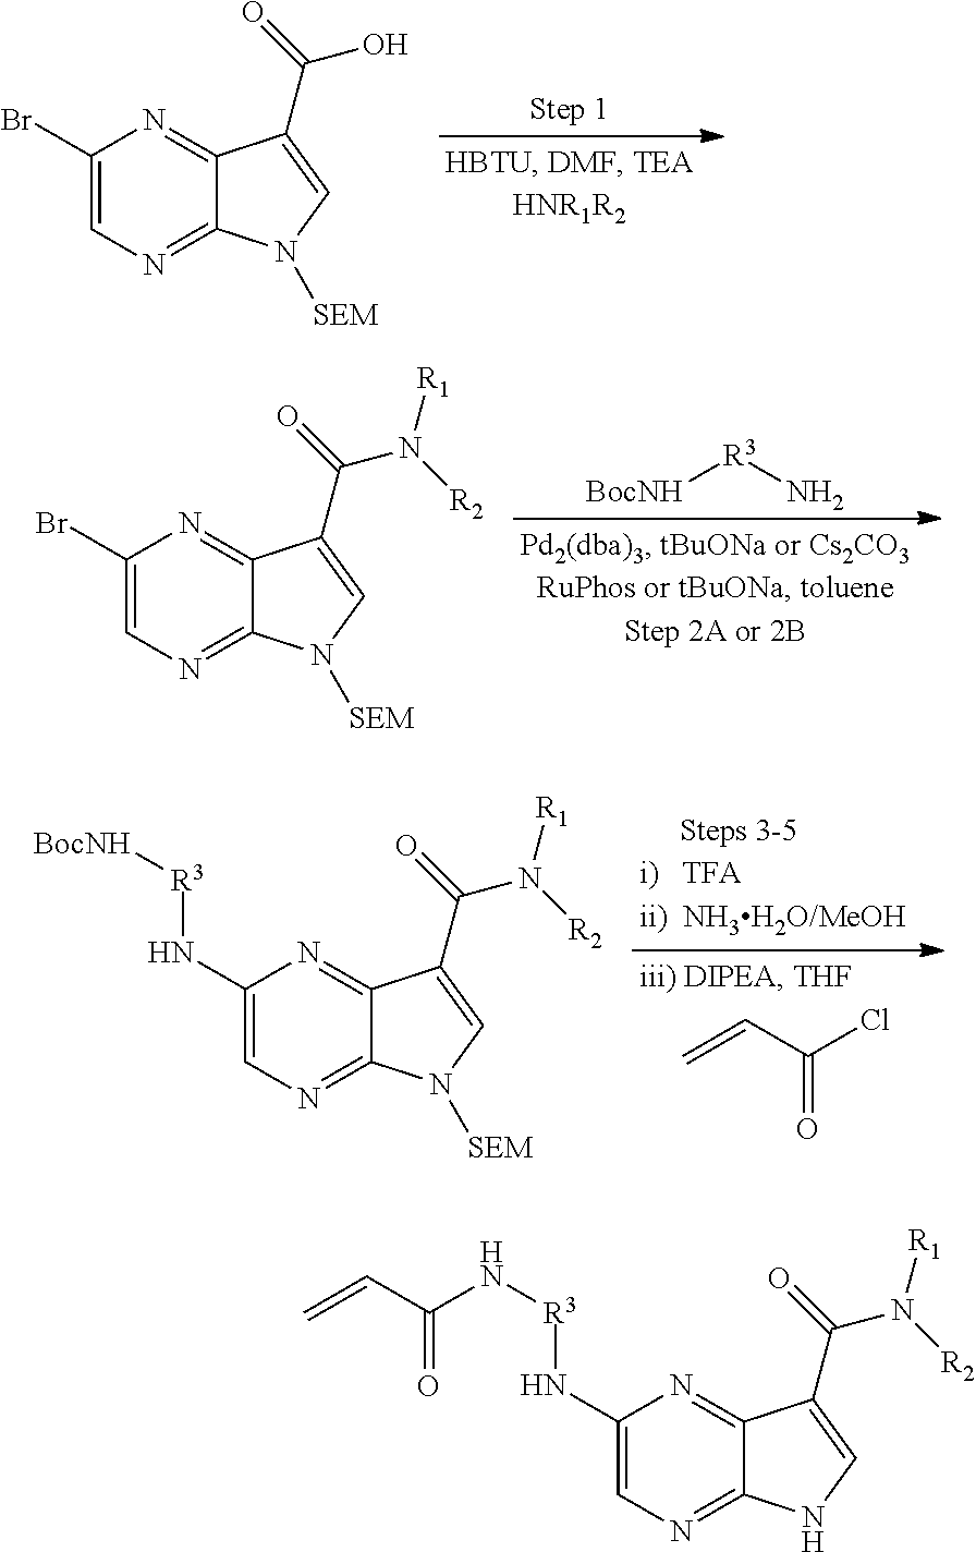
C1(Br)=CN=C2C(=N1)C(C(=O)O)=CN2[SEM].[BocNH][R3]N.C1(Br)=CN=C2C(=N1)C(C(=O)N([R1])[R2])=CN2[SEM].C=CC(=O)Cl.C1(N[R3][BocNH])=CN=C2C(=N1)C(C(=O)N([R1])[R2])=CN2[SEM].C1(N[R3]NC(=O)C=C)=CN=C2C(=N1)C(C(=O)N([R1])[R2])=CN2
